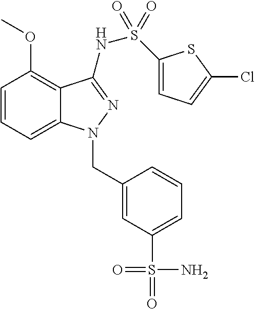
C1=CC=C2C(=C1OC)C(NS(C1=CC=C(Cl)S1)(=O)=O)=NN2CC1=CC(S(=O)(N)=O)=CC=C1
